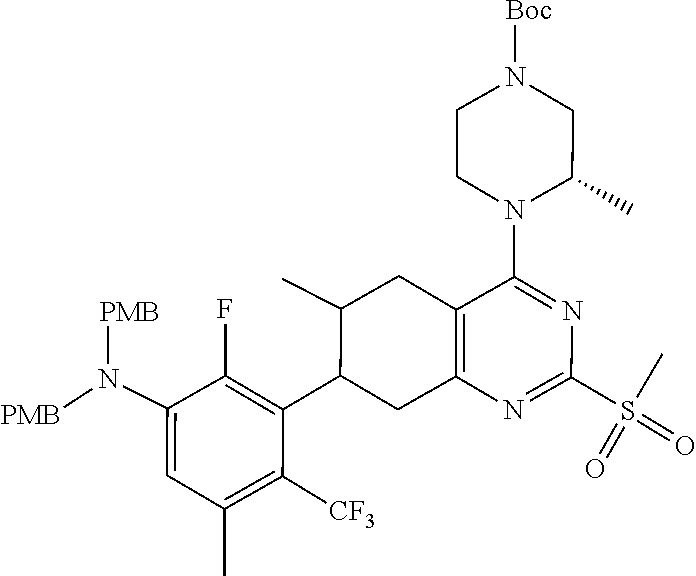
N(C1=CC(C)=C([CF3])C(C2CC3=C(C(N4CCN([Boc])CC4C)=NC(S(C)(=O)=O)=N3)CC2C)=C1F)([PMB])[PMB]
